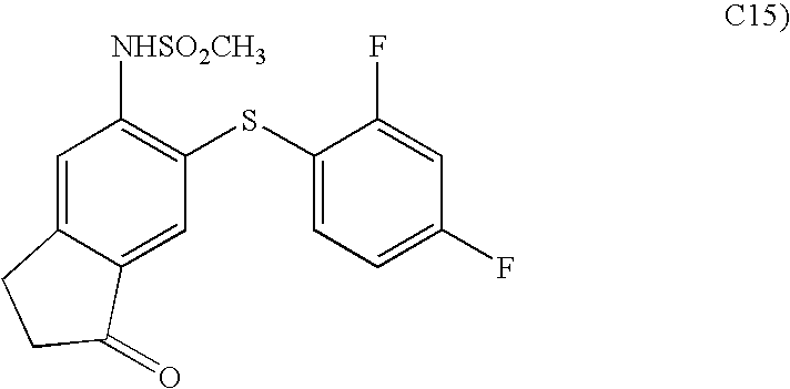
C1=C2C(=CC(SC3=CC=C(F)C=C3F)=C1[NHSO2CH3])C(=O)CC2
